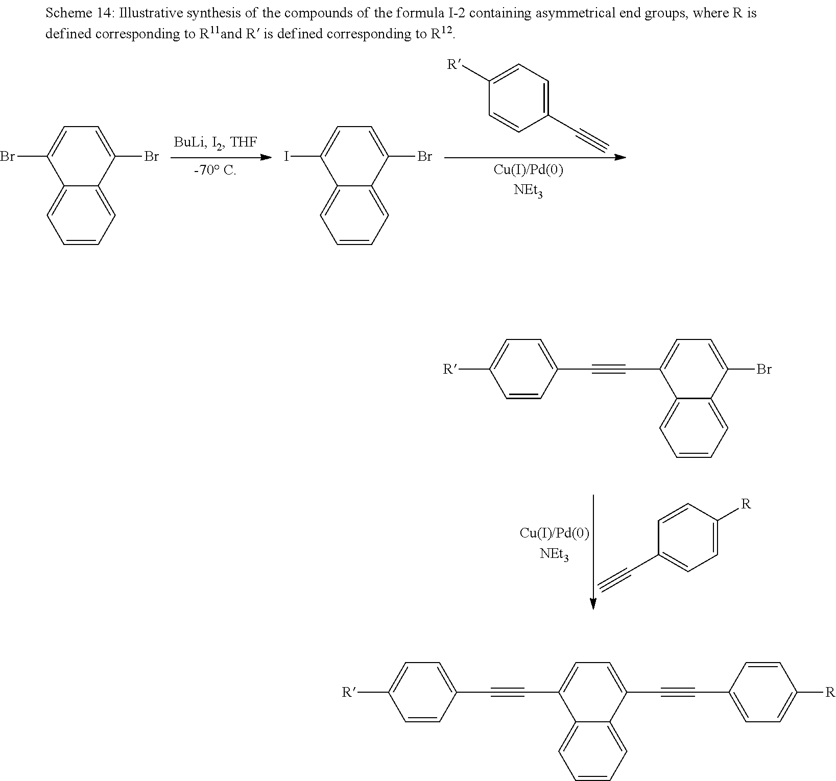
C1=CC([R])=CC=C1C#C.C1=C(Br)C2=CC=CC=C2C(C#CC2=CC=C([R])C=C2)=C1.C1([R])=CC=C(C#C)C=C1.C1=C(Br)C2=CC=CC=C2C(Br)=C1.C1=C(Br)C2=CC=CC=C2C(I)=C1.C1=C(C#CC2=CC=C([R])C=C2)C2=CC=CC=C2C(C#CC2=CC=C([R])C=C2)=C1
